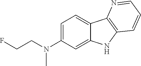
C1=C(N(CCF)C)C=C2C(=C1)C1=C(N2)C=CC=N1
